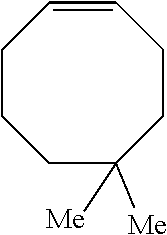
C1=CCCCC([Me])([Me])CC1
